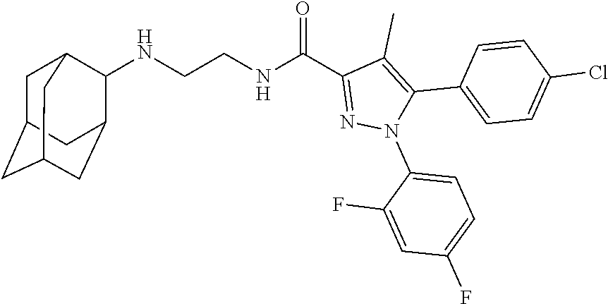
N(CCNC(C1=NN(C2=CC=C(F)C=C2F)C(C2=CC=C(Cl)C=C2)=C1C)=O)C1C2CC3CC(CC1C3)C2
